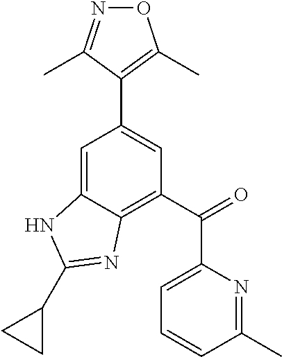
C1=C2C(=C(C(C3=CC=CC(C)=N3)=O)C=C1C1=C(C)ON=C1C)N=C(C1CC1)N2
